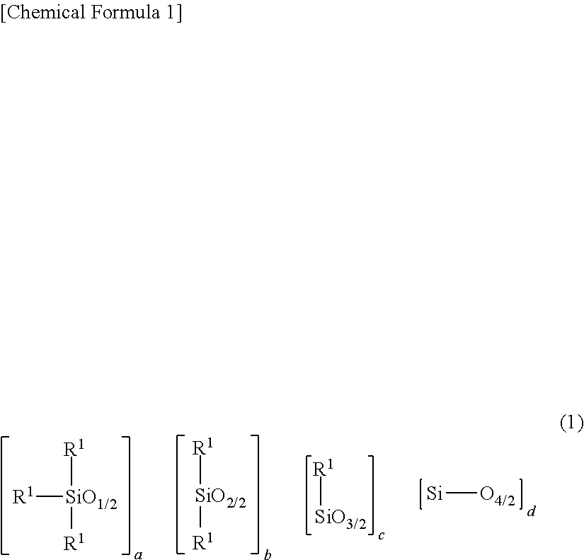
[SiO2/2]([R1])[R1].[R1][SiO1/2]([R1])[R1].[SiO3/2][R1].[Si][O4/2]
